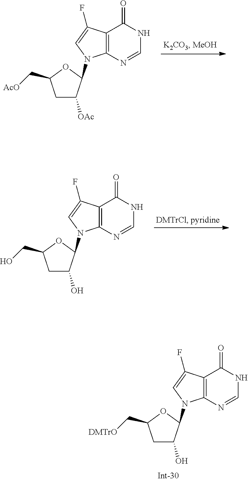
C1C(O)C(N2C3=C(C(=O)NC=N3)C(F)=C2)OC1C[DMTrO].C1C([OAc])C(N2C3=C(C(=O)NC=N3)C(F)=C2)OC1C[AcO].C1C(O)C(N2C3=C(C(=O)NC=N3)C(F)=C2)OC1CO
